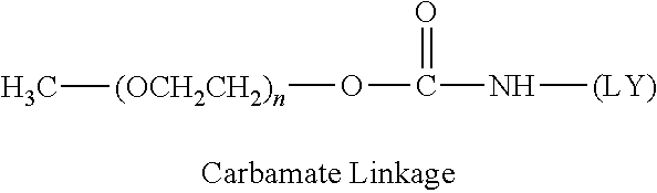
C(N[(LY)])(=O)O[(OCH2CH2)n]C
